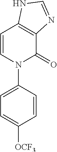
C1=CN(C2=CC=C([OCF3])C=C2)C(=O)C2=C1NC=N2
